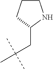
C1(CC(C)(C)C)NCCC1
